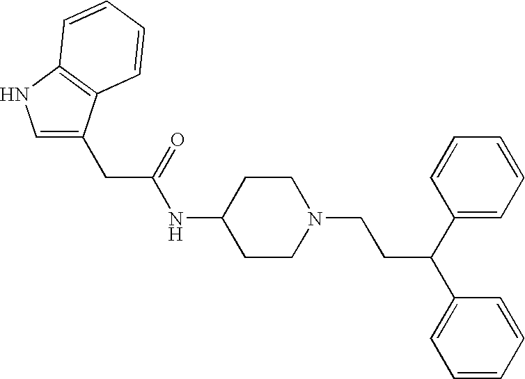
C1(NC(CC2=CNC3=C2C=CC=C3)=O)CCN(CCC(C2=CC=CC=C2)C2=CC=CC=C2)CC1
